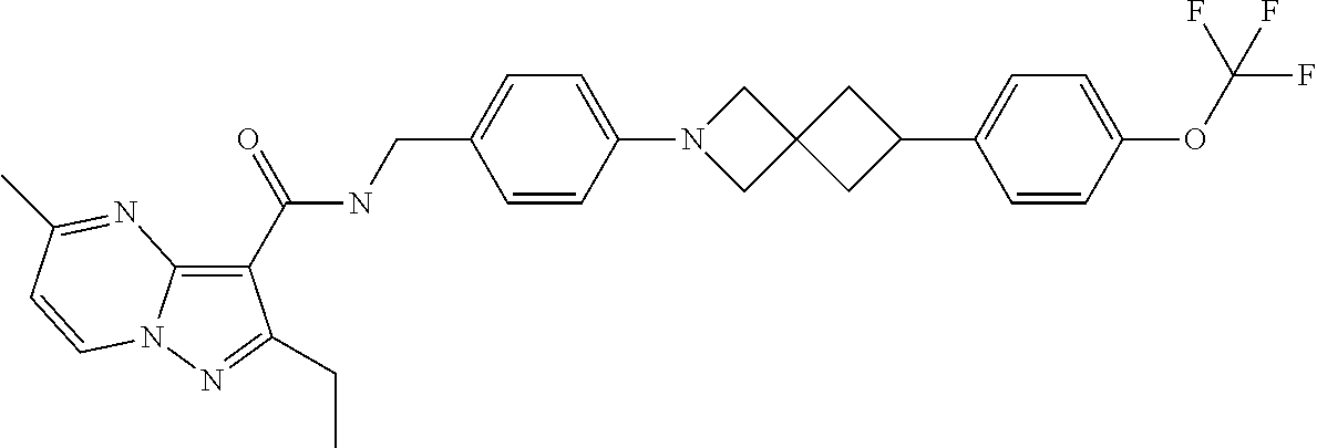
C1(C(NCC2=CC=C(N3CC4(C3)CC(C3=CC=C(OC(F)(F)F)C=C3)C4)C=C2)=O)=C2N(N=C1CC)C=CC(C)=N2
